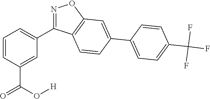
C1=CC=C(C2=NOC3=C2C=CC(C2=CC=C(C(F)(F)F)C=C2)=C3)C=C1C(O[H])=O
